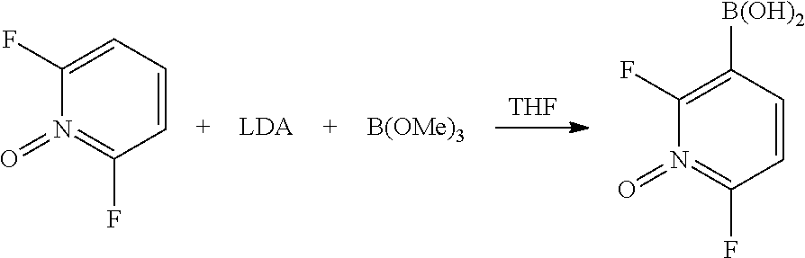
[THF].[LDA].[B(OMe)3].N1(=O)=C(F)C=CC=C1F.N1(=O)=C(F)C=CC([B(OH)2])=C1F
